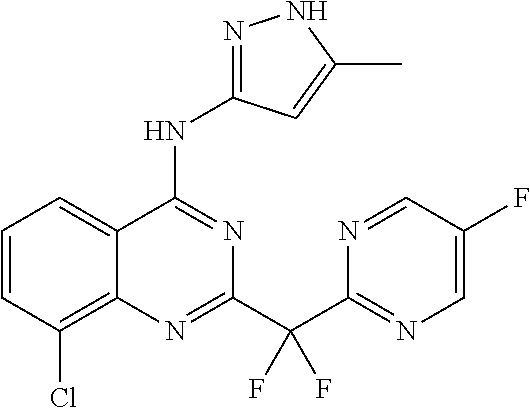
C1=CC(Cl)=C2C(=C1)C(NC1=NNC(C)=C1)=NC(C(C1=NC=C(F)C=N1)(F)F)=N2
